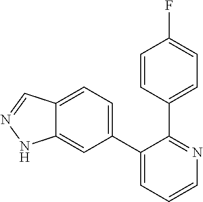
C12=CC=C(C3=CC=CN=C3C3=CC=C(F)C=C3)C=C1NN=C2
